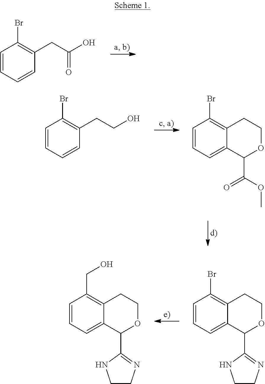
C1=CC=C2C(=C1Br)CCOC2C1=NCCN1.C1=CC=C2C(=C1CO)CCOC2C1=NCCN1.C1=CC=CC(CC(O)=O)=C1Br.C1=CC=CC(CCO)=C1Br.C1=CC=C2C(=C1Br)CCOC2C(OC)=O
